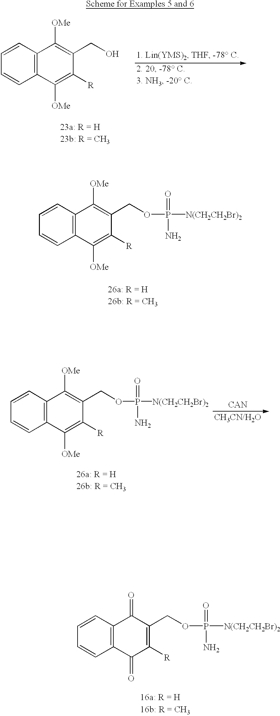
C12=C(C=CC=C1)C([OMe])=C(CO)C([R])=C2[OMe].C12=C(C=CC=C1)C([OMe])=C(COP(=O)(N)[N(CH2CH2Br)2])C([R])=C2[OMe].C12=C(C=CC=C1)C(=O)C(COP(=O)(N)[N(CH2CH2Br)2])=C([R])C2=O.C12=C(C=CC=C1)C([OMe])=C(COP(=O)(N)[N(CH2CH2Br)2])C([R])=C2[OMe].[CAN]
